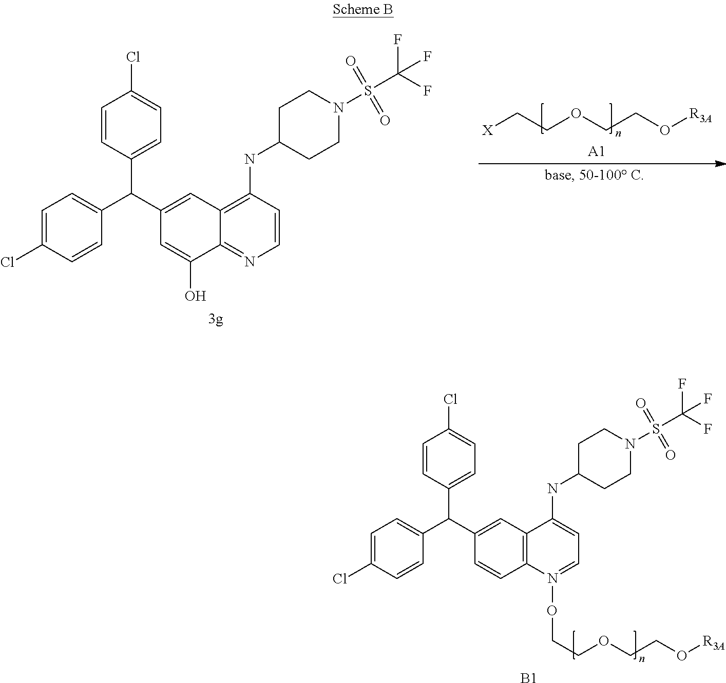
C1(C(C2=CC3=C(NC4CCN(S(C(F)(F)F)(=O)=O)CC4)C=CN=C3C(O)=C2)C2=CC=C(Cl)C=C2)=CC=C(Cl)C=C1.[X]CCOCCO[R3A].[A1].C1(C(C2=CC3=C(C=C2)N(OCCOCCO[R3A])=CC=C3NC2CCN(S(C(F)(F)F)(=O)=O)CC2)C2=CC=C(Cl)C=C2)=CC=C(Cl)C=C1.[B1]
